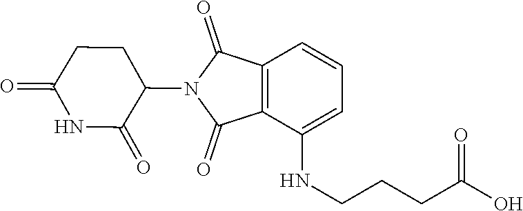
C1C(=O)NC(=O)C(N2C(=O)C3=C(C2=O)C=CC=C3NCCCC(=O)O)C1
